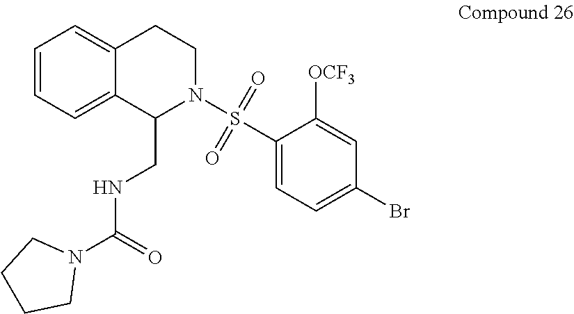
C1=CC=C2C(=C1)CCN(S(C1=CC=C(Br)C=C1[OCF3])(=O)=O)C2CNC(N1CCCC1)=O
